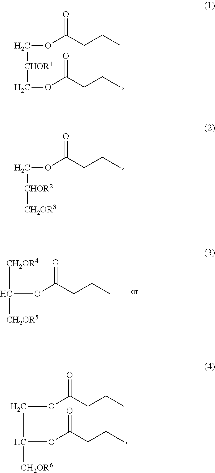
CCCC(OC[CHOR1]COC(CCC)=O)=O.CCCC(OC[CHOR2][CH2OR3])=O.[CH2OR4]C(OC(CCC)=O)[CH2OR5].C(C(OC(CCC)=O)[CH2OR6])OC(CCC)=O
